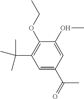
C1=C(C(=O)C)C=C(OC)C(OCC)=C1C(C)(C)C
